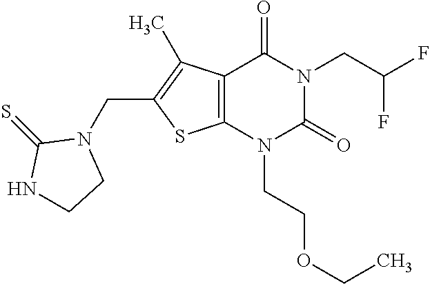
C12=C(N(CCOCC)C(=O)N(CC(F)F)C1=O)SC(CN1C(=S)NCC1)=C2C
